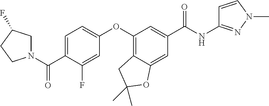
C1=C(C(N2CC(F)CC2)=O)C(F)=CC(OC2=C3C(=CC(C(=O)NC4=NN(C)C=C4)=C2)OC(C)(C)C3)=C1
